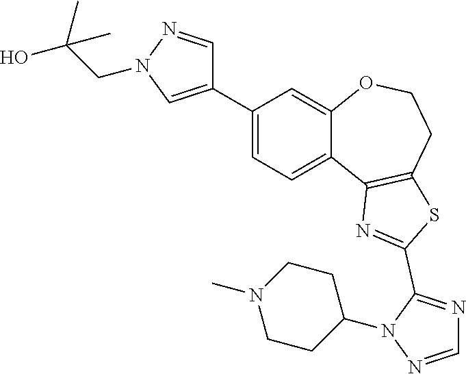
C1=C(C2=CN(CC(O)(C)C)N=C2)C=C2C(=C1)C1=C(CCO2)SC(C2=NC=NN2C2CCN(C)CC2)=N1
